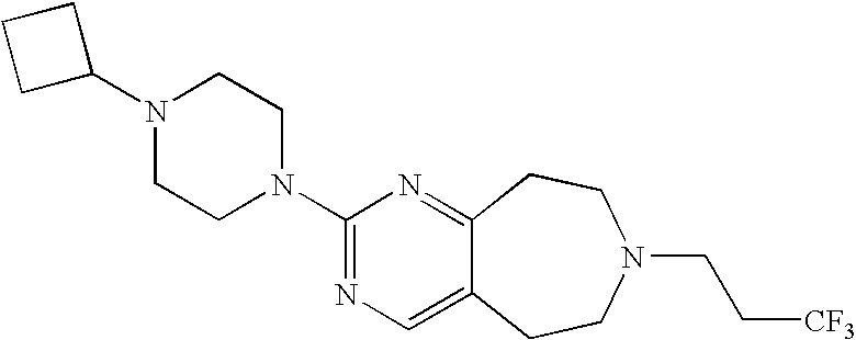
C1(N2CCN(C3=NC=C4C(=N3)CCN(CC[CF3])CC4)CC2)CCC1
